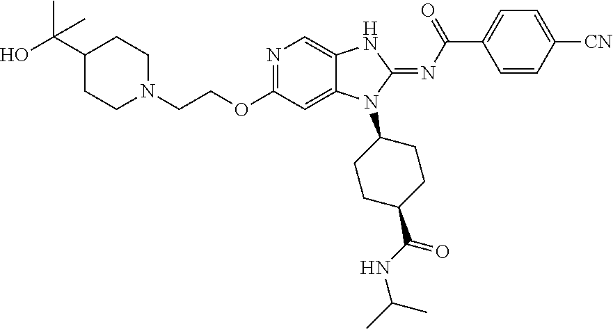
C(COC1=NC=C2C(=C1)N(C1CCC(C(NC(C)C)=O)CC1)C(=NC(C1=CC=C([CN])C=C1)=O)N2)N1CCC(C(O)(C)C)CC1
